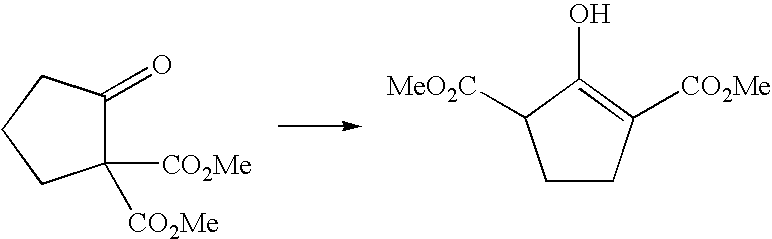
C1([CO2Me])([CO2Me])C(=O)CCC1.C1CC([CO2Me])=C(O)C1[MeO2C]
